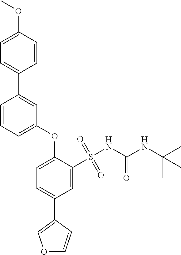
C1=C(OC)C=CC(C2=CC(OC3=CC=C(C4=COC=C4)C=C3S(NC(NC(C)(C)C)=O)(=O)=O)=CC=C2)=C1
